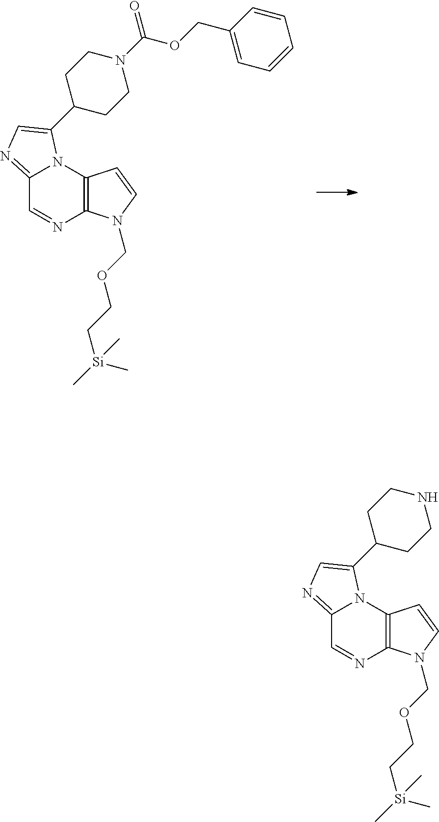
C12=C(N3C(=NC=C3C3CCN(C(OCC4=CC=CC=C4)=O)CC3)C=N1)C=CN2COCC[Si](C)(C)C.C12=C(N3C(=NC=C3C3CCNCC3)C=N1)C=CN2COCC[Si](C)(C)C
